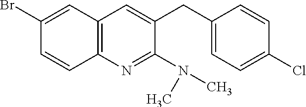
C12=C(N=C(N(C)C)C(CC3=CC=C(Cl)C=C3)=C1)C=CC(Br)=C2
